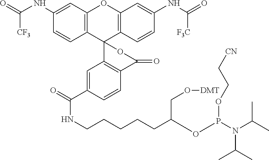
C12=C(C=C(NC(=O)[CF3])C=C1)OC1=C(C23C2=C(C=CC(C(=O)NCCCCCC(OP(N(C(C)C)C(C)C)OCC[CN])CO[DMT])=C2)C(=O)O3)C=CC(NC(=O)[F3C])=C1
